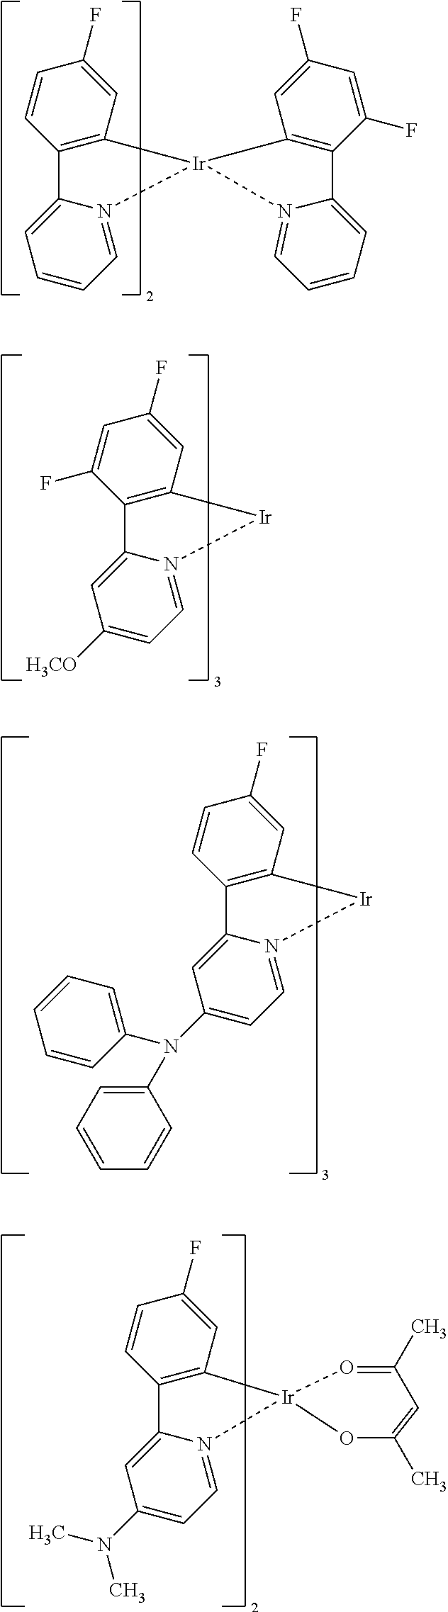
C1=C(F)C=C(F)C2=C1[Ir]N1=CC=C([H3CO])C=C21.C1=C(F)C=CC2=C1[Ir]N1=CC=C(N(C3=CC=CC=C3)C3=CC=CC=C3)C=C21.C1=C(F)C=CC2=C1[Ir]1(N3=CC=C(N(C)C)C=C23)O=C(C)C=C(C)O1.C1=C(F)C=CC2=C1[Ir]1(N3=CC=CC=C23)C2=C(C(F)=CC(F)=C2)C2=CC=CC=N12
